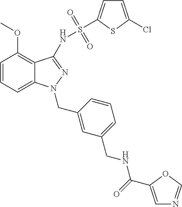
C1=CC=C2C(=C1OC)C(NS(=O)(=O)C1=CC=C(Cl)S1)=NN2CC1=CC(CNC(=O)C2=CN=CO2)=CC=C1
